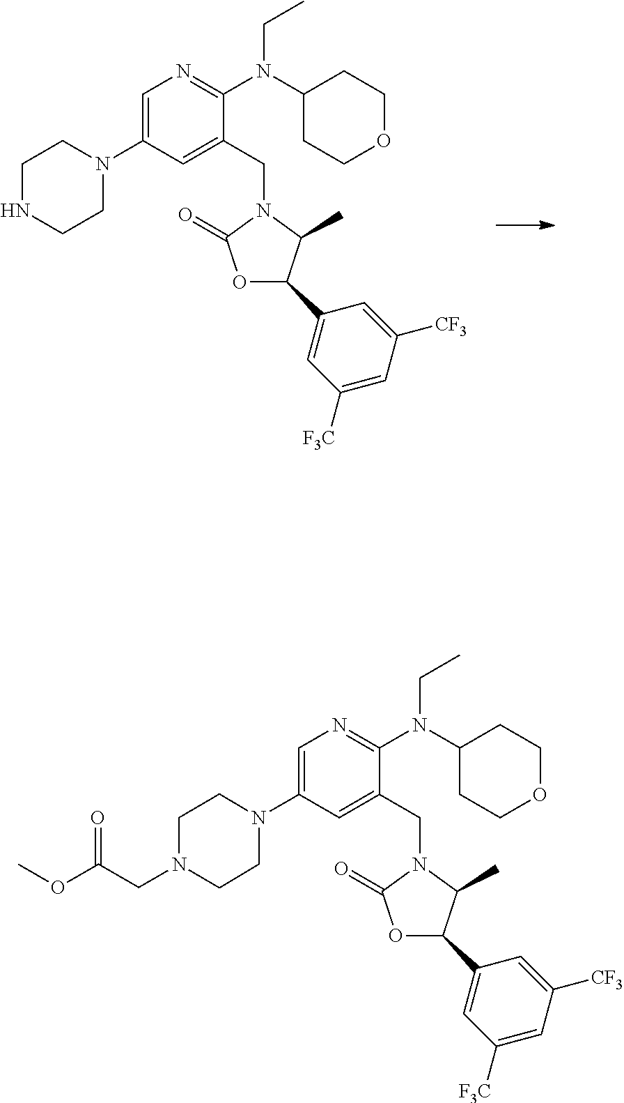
C1=C(N2CCNCC2)C=C(CN2C(=O)OC(C3=CC([F3C])=CC([CF3])=C3)C2C)C(N(C2CCOCC2)CC)=N1.C1=C(N2CCN(CC(OC)=O)CC2)C=C(CN2C(=O)OC(C3=CC([F3C])=CC([CF3])=C3)C2C)C(N(C2CCOCC2)CC)=N1
